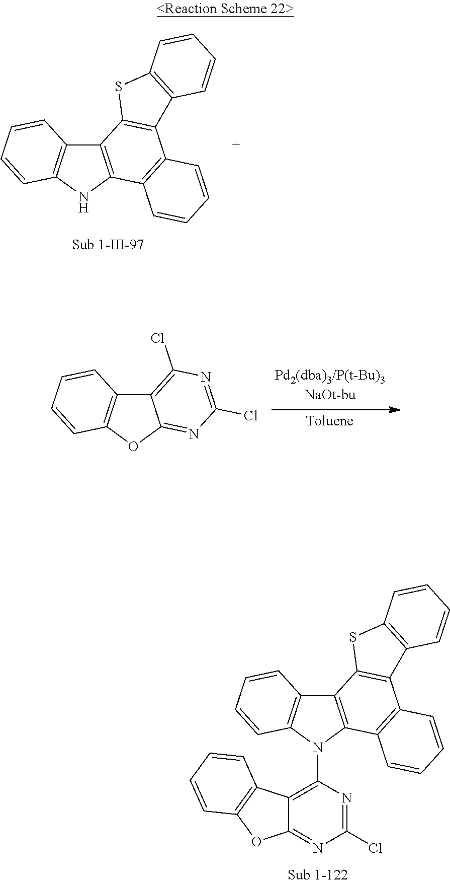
C12=C(NC3=C1C1=C(C4=C3C=CC=C4)C3=C(S1)C=CC=C3)C=CC=C2.C12=C(N(C3=C4C(=NC(Cl)=N3)OC3=C4C=CC=C3)C3=C1C1=C(C4=C3C=CC=C4)C3=C(S1)C=CC=C3)C=CC=C2.C12=C(OC3=NC(Cl)=NC(Cl)=C13)C=CC=C2
